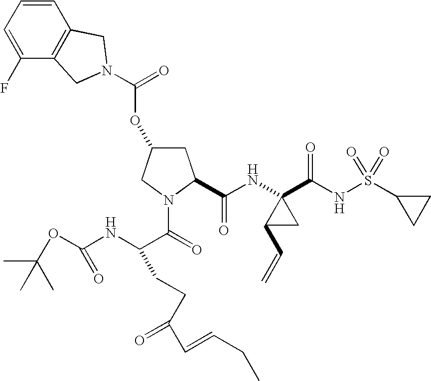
C1=CC=C(F)C2=C1CN(C(=O)OC1CC(C(NC3(C(NS(C4CC4)(=O)=O)=O)C(C=C)C3)=O)N(C(=O)C(NC(OC(C)(C)C)=O)CCC(C=CCC)=O)C1)C2
